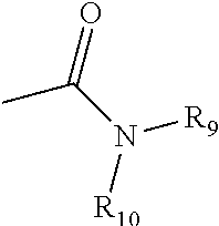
CC(=O)N([R10])[R9]
